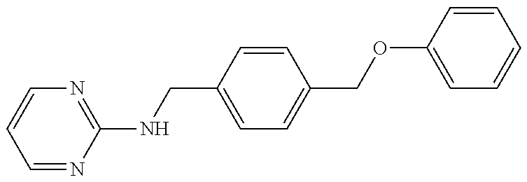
C1=NC(NCC2=CC=C(COC3=CC=CC=C3)C=C2)=NC=C1
